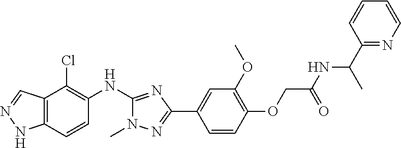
C12=C(C=CC(NC3=NC(C4=CC(OC)=C(OCC(NC(C)C5=NC=CC=C5)=O)C=C4)=NN3C)=C1Cl)NN=C2
